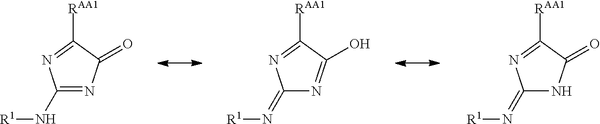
C1(N[R1])=NC(=O)C([RAA1])=N1.C1(=N[R1])N=C(O)C([RAA1])=N1.C1(=N[R1])NC(=O)C([RAA1])=N1
